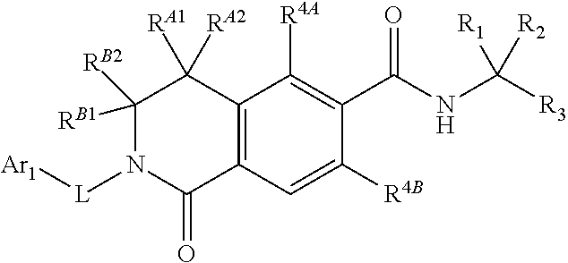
C12=C(C=C([R4B])C(C(NC([R3])([R1])[R2])=O)=C1[R4A])C(=O)N([L][Ar1])C([RB1])([RB2])C2([RA2])[RA1]
